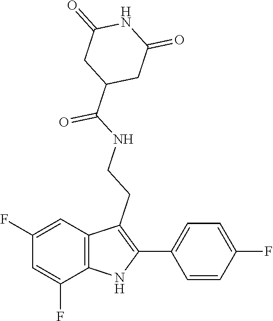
O=C(NCCC1=C(C2=CC=C(F)C=C2)NC2=C1C=C(F)C=C2F)C1CC(=O)NC(=O)C1
